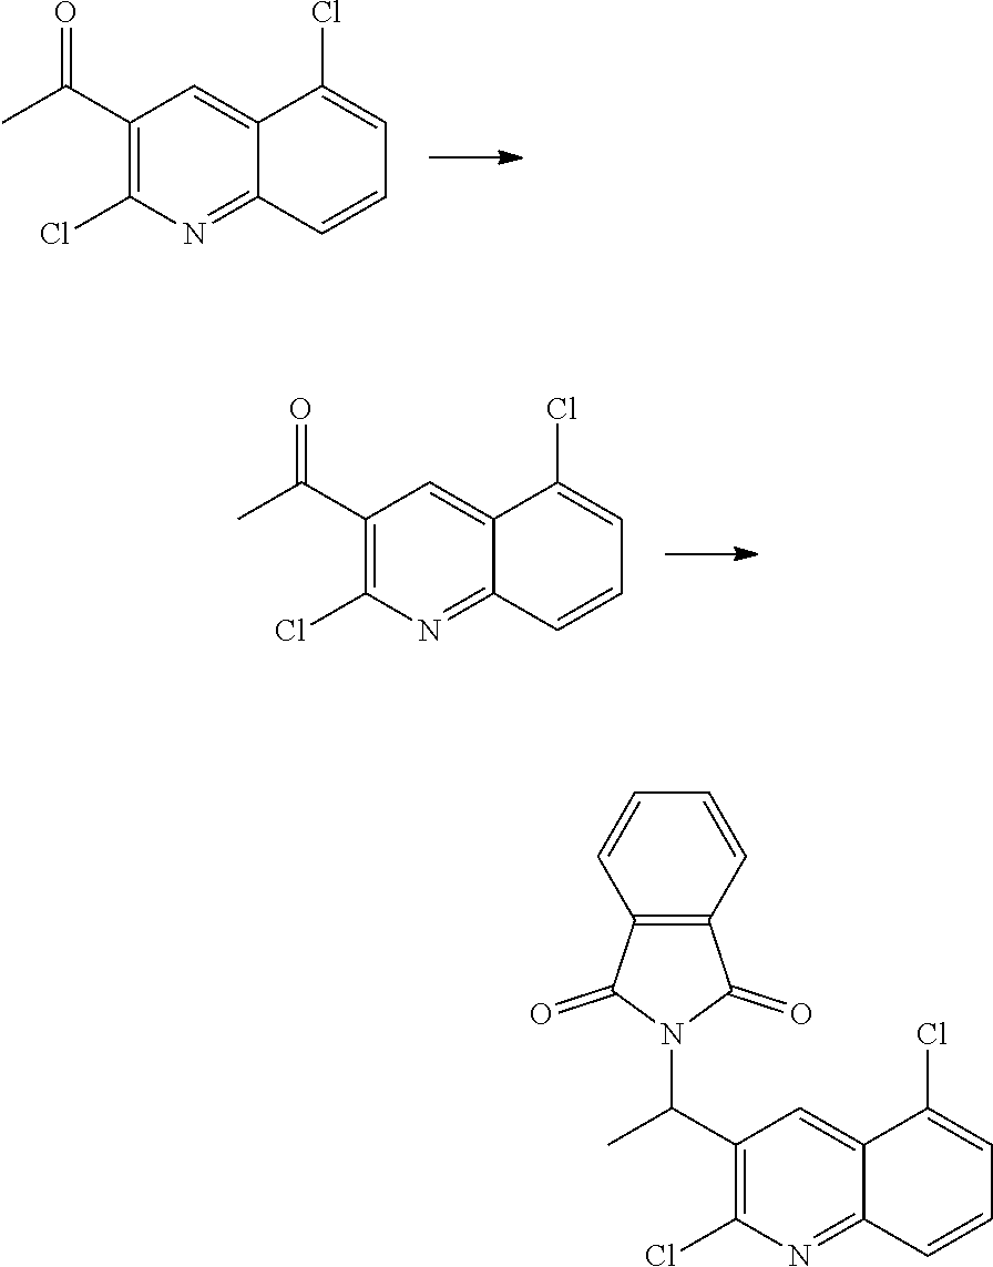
C1(C(C)=O)=C(Cl)N=C2C(=C1)C(Cl)=CC=C2.C1(C(C)=O)=C(Cl)N=C2C(=C1)C(Cl)=CC=C2.C1(C(C)N2C(=O)C3=C(C2=O)C=CC=C3)=C(Cl)N=C2C(=C1)C(Cl)=CC=C2
